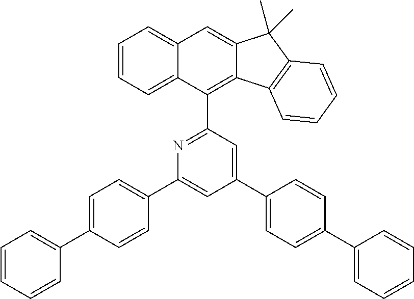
C1=CC=C2C(=C1)C=C1C(=C2C2=NC(C3=CC=C(C4=CC=CC=C4)C=C3)=CC(C3=CC=C(C4=CC=CC=C4)C=C3)=C2)C2=C(C1(C)C)C=CC=C2
